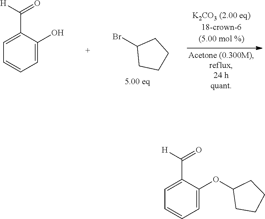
C1=CC=C(O)C(C([H])=O)=C1.BrC1CCCC1.C1=CC=C(OC2CCCC2)C(C([H])=O)=C1
